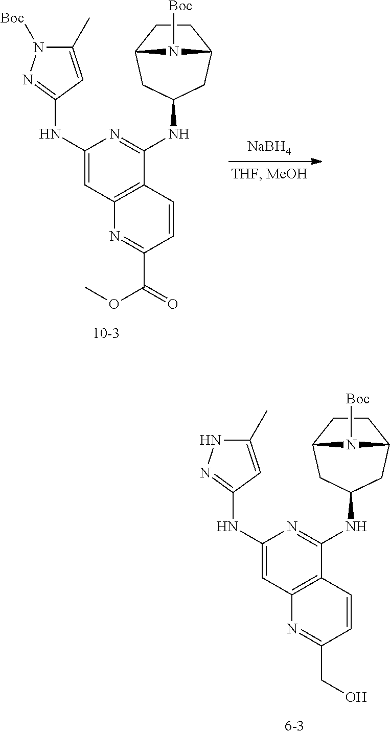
C1(C)=CC(NC2=CC3=C(C(NC4CC5CCC(C4)N5[Boc])=N2)C=CC(C(=O)OC)=N3)=NN1[Boc].[10-3].[NaBH4].C1(C)=CC(NC2=CC3=C(C(NC4CC5CCC(C4)N5[Boc])=N2)C=CC(CO)=N3)=NN1.[6-3]
